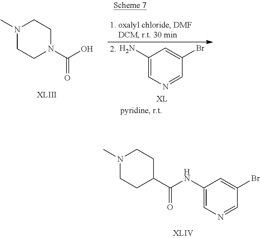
C(NC1=CN=CC(Br)=C1)(=O)C1CCN(C)CC1.C(O)(=O)N1CCN(C)CC1.C1(N)=CN=CC(Br)=C1
